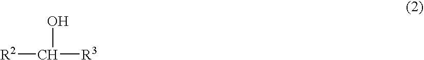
[R2]C(O)[R3]
